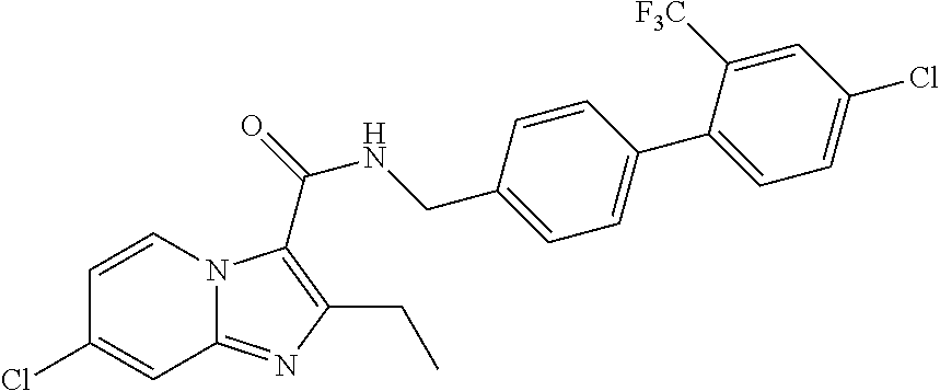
C1=CN2C(=NC(CC)=C2C(=O)NCC2=CC=C(C3=CC=C(Cl)C=C3[F3C])C=C2)C=C1Cl
